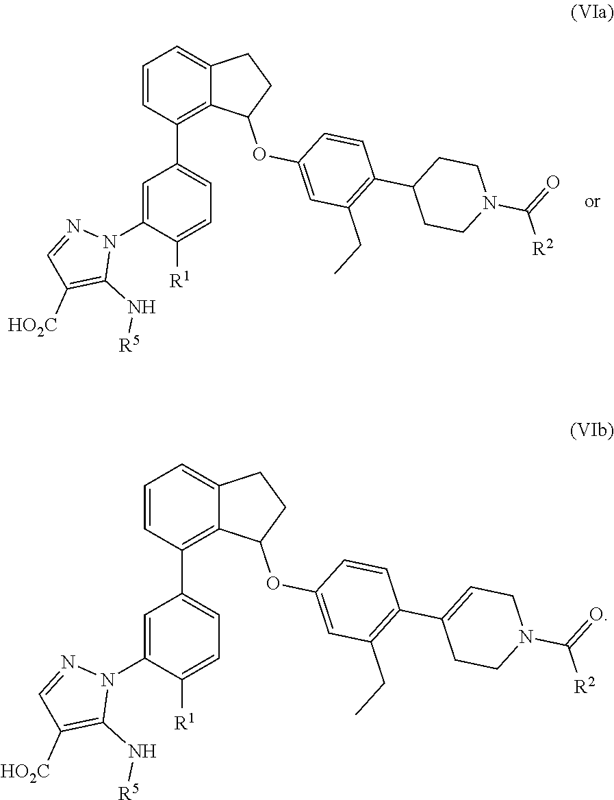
C1=C(N2N=CC([HO2C])=C2N[R5])C([R1])=CC=C1C1=C2C(=CC=C1)CCC2OC1=CC(CC)=C(C2CCN(C([R2])=O)CC2)C=C1.C1=C(N2N=CC([HO2C])=C2N[R5])C([R1])=CC=C1C1=C2C(=CC=C1)CCC2OC1=CC(CC)=C(C2=CCN(C([R2])=O)CC2)C=C1
